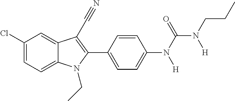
C1=C2C(=CC(Cl)=C1)C(C#N)=C(C1=CC=C(N(C(=O)N(CCC)[H])[H])C=C1)N2CC
